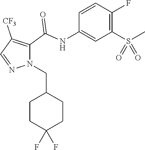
C1=CC(NC(C2=C([CF3])C=NN2CC2CCC(F)(F)CC2)=O)=CC(S(C)(=O)=O)=C1F
